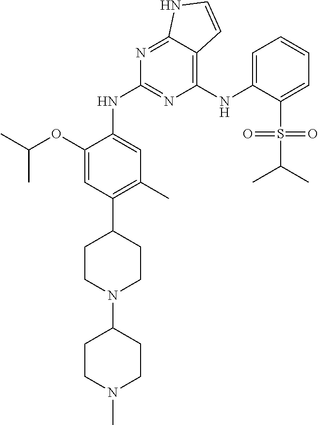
C1(NC2=CC=CC=C2S(=O)(C(C)C)=O)=C2C(=NC(NC3=CC(C)=C(C4CCN(C5CCN(C)CC5)CC4)C=C3OC(C)C)=N1)NC=C2
